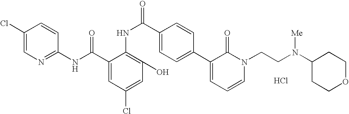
C1(NC(C2=CC(Cl)=CC(O)=C2NC(C2=CC=C(C3=CC=CN(CCN(C4CCOCC4)[Me])C3=O)C=C2)=O)=O)=NC=C(Cl)C=C1.Cl
